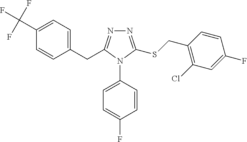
C1(C(F)(F)F)=CC=C(CC2=NN=C(SCC3=C(Cl)C=C(F)C=C3)N2C2=CC=C(F)C=C2)C=C1
